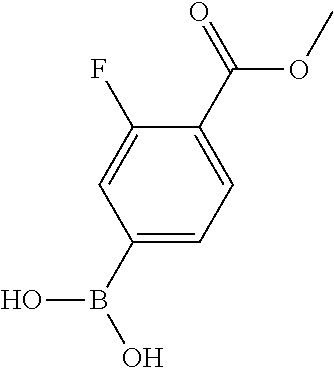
C1(F)=CC(B(O)O)=CC=C1C(OC)=O
